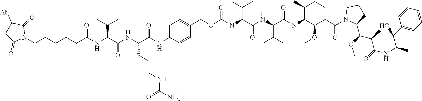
N1(CCCCCC(NC(C(NC(C(NC2=CC=C(COC(N(C)C(C(C)C)C(NC(C(N(C(C(CC(N3C(C(OC)C(C)C(=O)NC(C(O)C4=CC=CC=C4)C)CCC3)=O)OC)C(C)CC)C)=O)C(C)C)=O)=O)C=C2)=O)CCCNC(=O)N)=O)C(C)C)=O)C(=O)C([Ab])CC1=O
